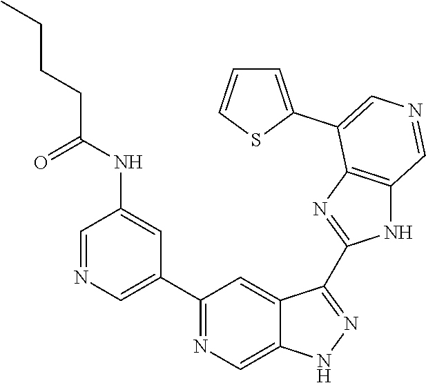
C1(C2=CN=CC(NC(=O)CCCC)=C2)=NC=C2C(=C1)C(C1=NC3=C(N1)C=NC=C3C1=CC=CS1)=NN2
